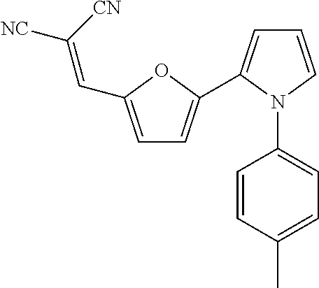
C1=CN(C2=CC=C(C)C=C2)C(C2=CC=C(C=C([NC])[CN])O2)=C1
